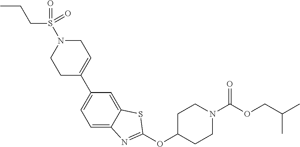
C1C(C2=CC=C3C(=C2)SC(OC2CCN(C(OCC(C)C)=O)CC2)=N3)=CCN(S(=O)(CCC)=O)C1
